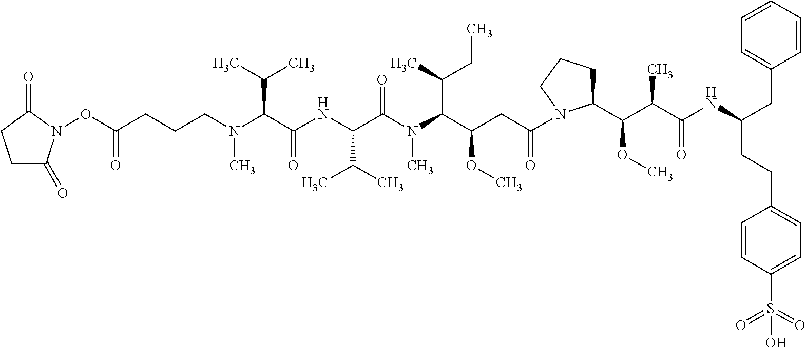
C1C(=O)N(OC(CCCN(C(C(NC(C(N(C(C(CC(=O)N2C(C(C(C(NC(CC3=CC=CC=C3)CCC3=CC=C(S(=O)(=O)O)C=C3)=O)C)OC)CCC2)OC)C(C)CC)C)=O)C(C)C)=O)C(C)C)C)=O)C(=O)C1
